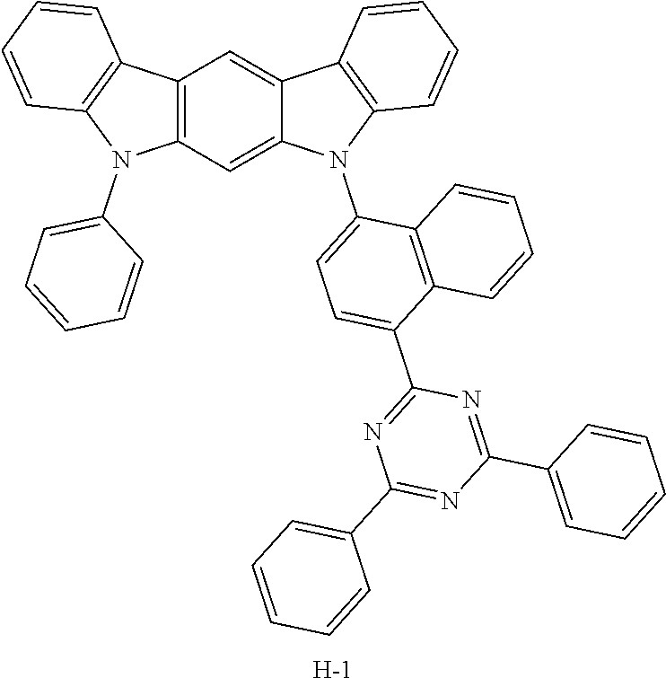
C12=C(C=C3C(=C1)C1=C(N3C3=CC=C(C4=NC(C5=CC=CC=C5)=NC(C5=CC=CC=C5)=N4)C4=C3C=CC=C4)C=CC=C1)N(C1=CC=CC=C1)C1=C2C=CC=C1.[H]
